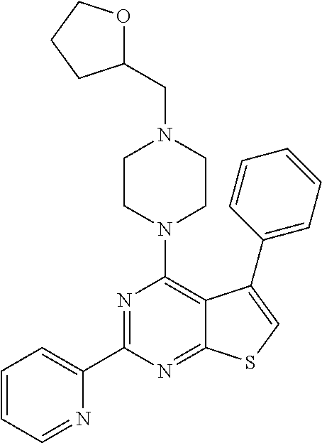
C1(C2=NC(N3CCN(CC4OCCC4)CC3)=C3C(=N2)SC=C3C2=CC=CC=C2)=CC=CC=N1
